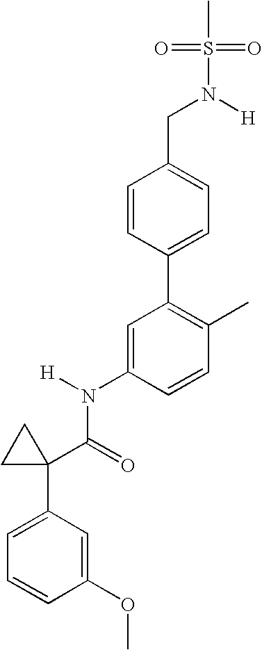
C1=C(N(C(C2(C3=CC=CC(OC)=C3)CC2)=O)[H])C=CC(C)=C1C1=CC=C(CN(S(=O)(=O)C)[H])C=C1
